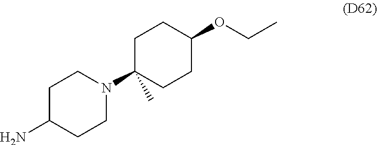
C1C(N)CCN(C2(C)CCC(OCC)CC2)C1
